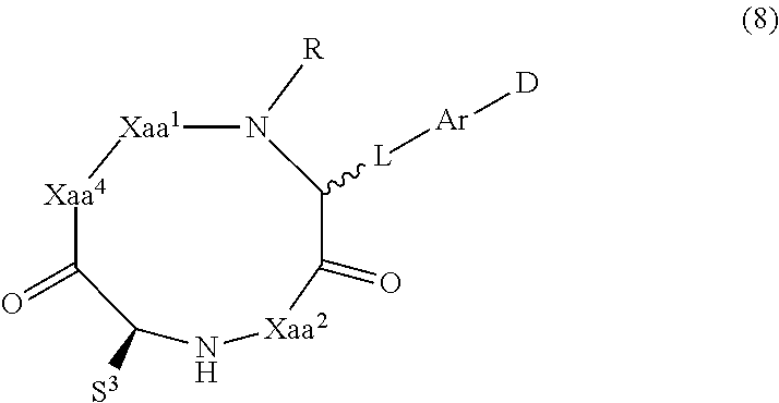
N1([R])C([L][Ar][D])C(=O)[Xaa2]NC([S3])C(=O)[Xaa4][Xaa1]1
